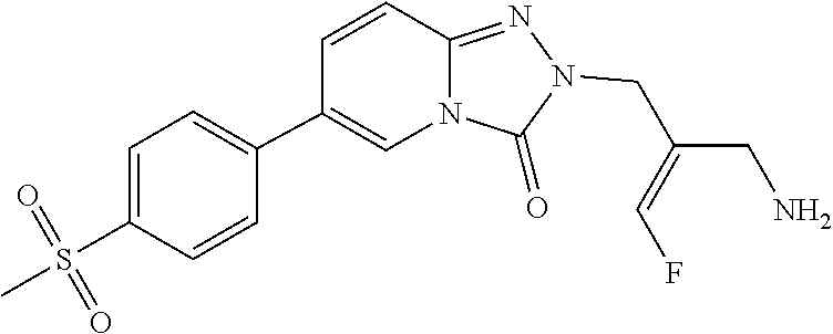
C(=CF)(CN1C(=O)N2C=C(C3=CC=C(S(=O)(=O)C)C=C3)C=CC2=N1)CN
